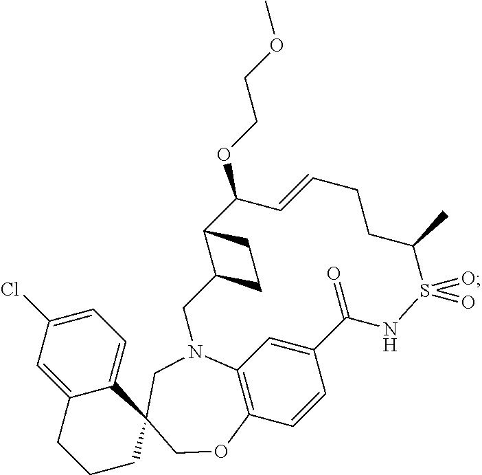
C12=CC(Cl)=CC=C1C1(CCC2)CN2C3=C(C=CC(=C3)C(=O)NS(=O)(=O)C(C)CCC=CC(OCCOC)C3C(C2)CC3)OC1
